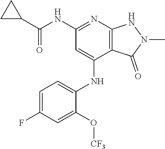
O=C(NC1=NC2=C(C(NC3=CC=C(F)C=C3O[CF3])=C1)C(=O)N(C)N2)C1CC1
